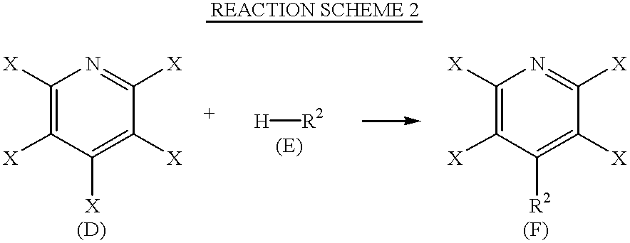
C1([X])=C([X])C([X])=C([X])C([X])=N1.[H][R2].C1([X])=C([X])C([R2])=C([X])C([X])=N1
